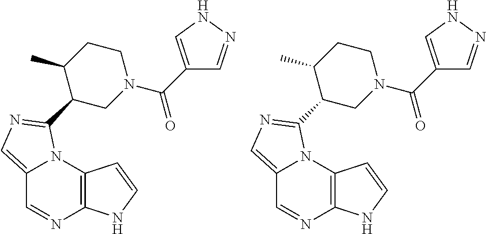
C12=CN=C(C3CN(C(C4=CNN=C4)=O)CCC3C)N1C1=C(N=C2)NC=C1.C12=CN=C(C3CN(C(C4=CNN=C4)=O)CCC3C)N1C1=C(N=C2)NC=C1
